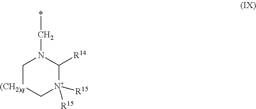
C1[(CH2)q]C[N+]([R15])([R15])C([R14])N1C*
